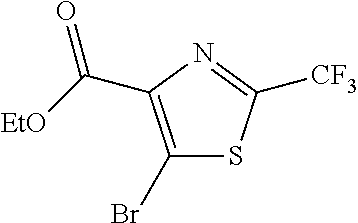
[CF3]C1=NC(C([EtO])=O)=C(Br)S1
